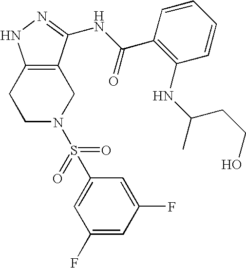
C12=C(CCN(S(C3=CC(F)=CC(F)=C3)(=O)=O)C1)NN=C2NC(C1=C(NC(CCO)C)C=CC=C1)=O
